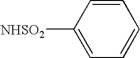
C1=CC([NHSO2])=CC=C1
